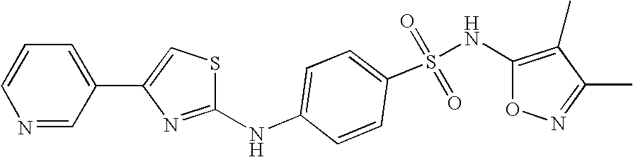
C1=CN=CC(C2=CSC(NC3=CC=C(S(NC4=C(C)C(C)=NO4)(=O)=O)C=C3)=N2)=C1
